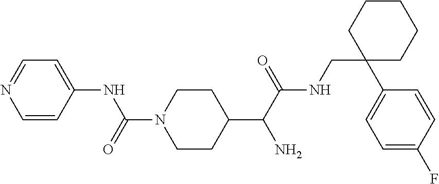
C1(C(C(NCC2(C3=CC=C(F)C=C3)CCCCC2)=O)N)CCN(C(=O)NC2=CC=NC=C2)CC1
